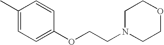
CC1=CC=C(OCCN2CCOCC2)C=C1
